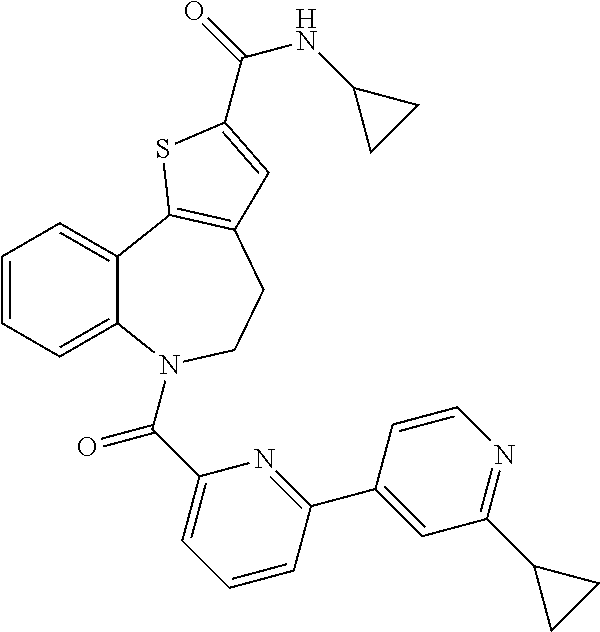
C12=CC=CC=C1N(C(=O)C1=CC=CC(C3=CC(C4CC4)=NC=C3)=N1)CCC1=C2SC(C(NC2CC2)=O)=C1
